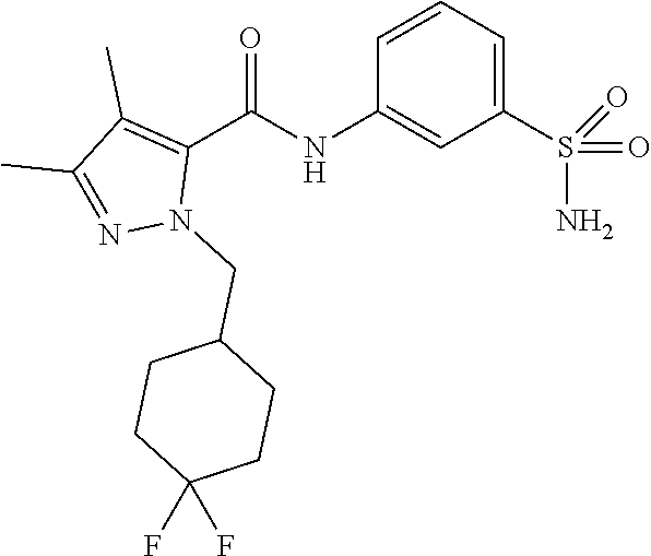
C1=CC=C(S(N)(=O)=O)C=C1NC(C1=C(C)C(C)=NN1CC1CCC(F)(F)CC1)=O
